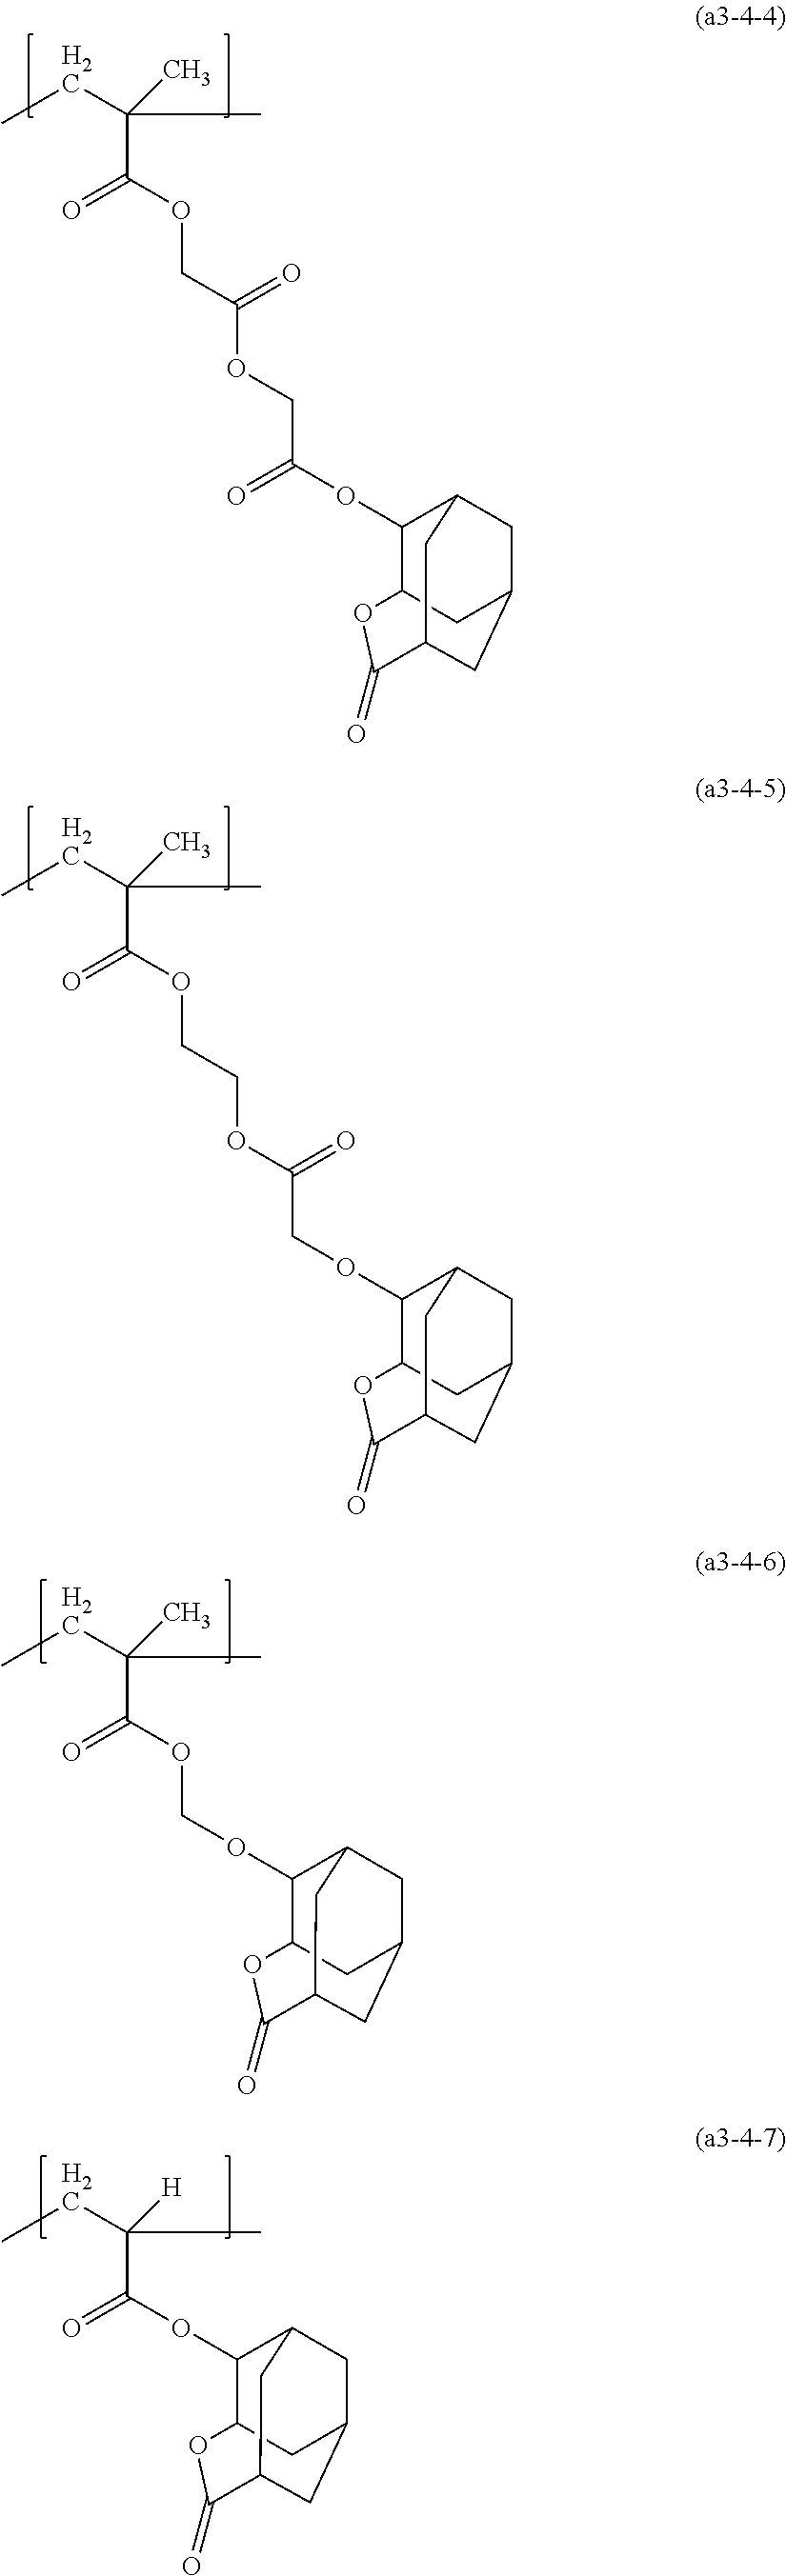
CCC(C)(C)C(OCC(OCC(OC1C2OC(=O)C3CC(CC1C3)C2)=O)=O)=O.CCC(C)(C)C(OCCOC(COC1C2OC(=O)C3CC(CC1C3)C2)=O)=O.CCC(C)(C)C(OCOC1C2OC(=O)C3CC(CC1C3)C2)=O.CCC(C)([H])C(OC1C2OC(=O)C3CC(CC1C3)C2)=O
